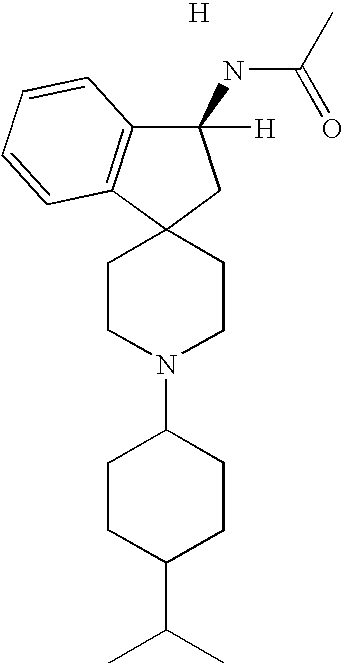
[H].C1CN(C2CCC(C(C)C)CC2)CCC12C1=C(C(NC(C)=O)([H])C2)C=CC=C1
